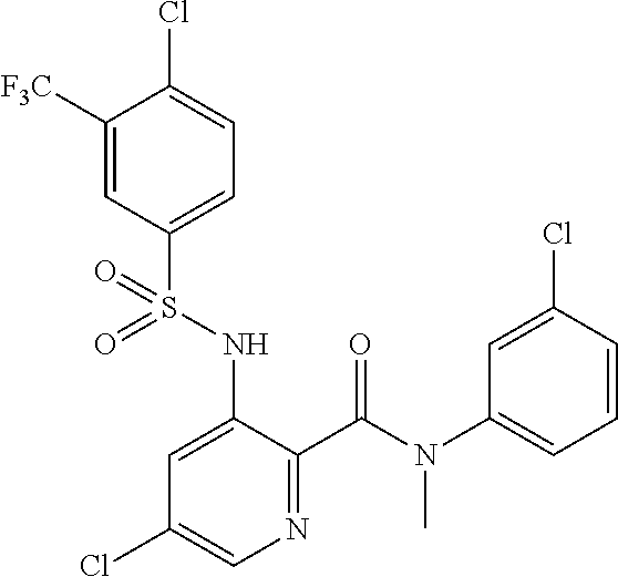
C1([F3C])=CC(S(NC2=CC(Cl)=CN=C2C(N(C2=CC=CC(Cl)=C2)C)=O)(=O)=O)=CC=C1Cl
